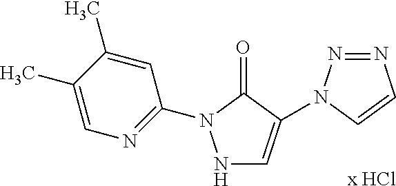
[x HCl].N1C=C(N2N=NC=C2)C(=O)N1C1=NC=C(C)C(C)=C1
